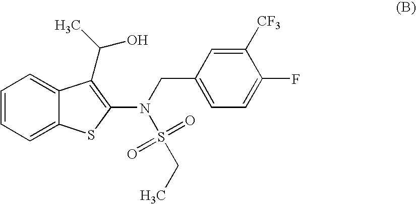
C1=CC=C2C(=C1)C(C(C)O)=C(N(CC1=CC=C(F)C([CF3])=C1)S(=O)(=O)CC)S2
